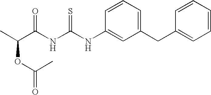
C(NC(NC1=CC(CC2=CC=CC=C2)=CC=C1)=S)(=O)C(OC(C)=O)C
